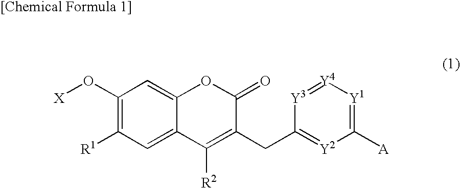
C1(O[X])=C([R1])C=C2C(=C1)OC(=O)C(CC1=[Y2]C([A])=[Y1][Y4]=[Y3]1)=C2[R2].[[Chemical Formula 1]]
